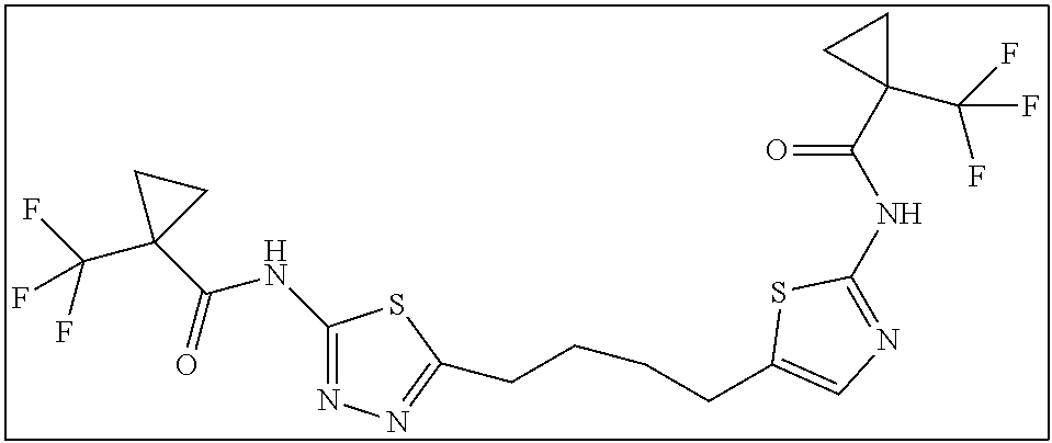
C1(NC(C2(C(F)(F)F)CC2)=O)=NN=C(CCCCC2=CN=C(NC(C3(C(F)(F)F)CC3)=O)S2)S1
